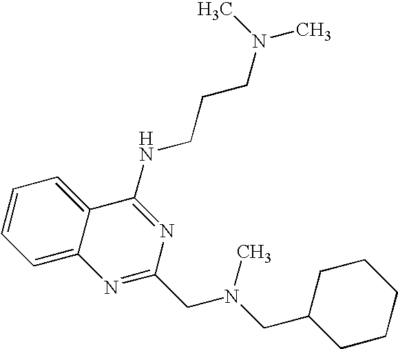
C1=C2C(=CC=C1)C(NCCCN(C)C)=NC(CN(C)CC1CCCCC1)=N2
